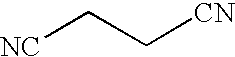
[NC]CC[CN]
